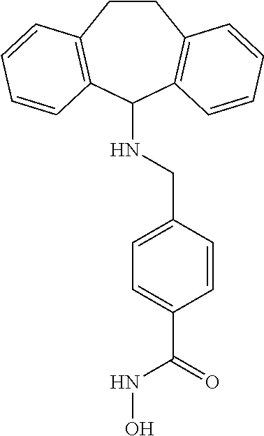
C1CC2=C(C(NCC3=CC=C(C(=O)NO)C=C3)C3=C1C=CC=C3)C=CC=C2
